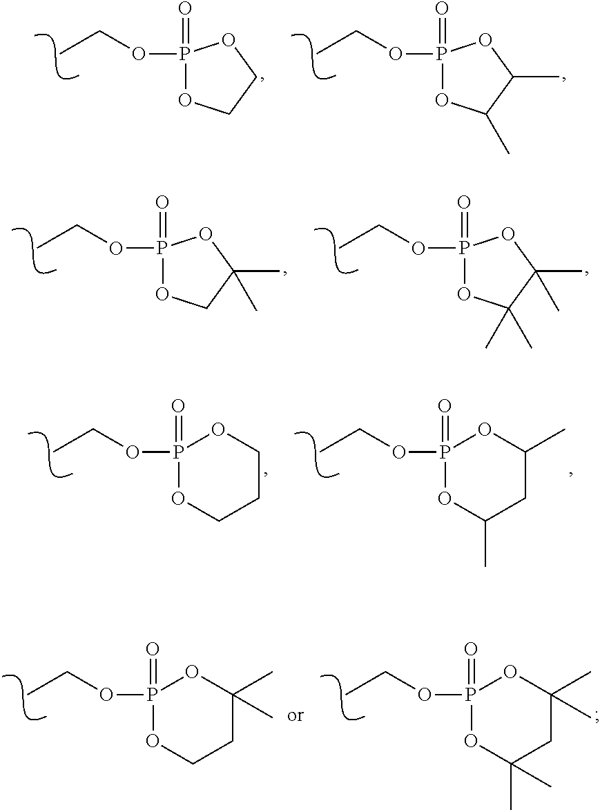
P1(=O)(OCC)OCCO1.P1(=O)(OCC)OC(C)C(C)O1.P1(=O)(OCC)OCC(C)(C)O1.P1(=O)(OCC)OC(C)(C)C(C)(C)O1.P1(=O)(OCC)OCCCO1.P1(=O)(OCC)OC(C)CC(C)O1.P1(=O)(OCC)OCCC(C)(C)O1.P1(=O)(OCC)OC(C)(C)CC(C)(C)O1
